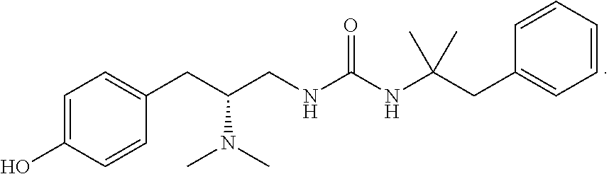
C1=C(O)C=CC(CC(CNC(NC(CC2=CC=CC=C2)(C)C)=O)N(C)C)=C1
